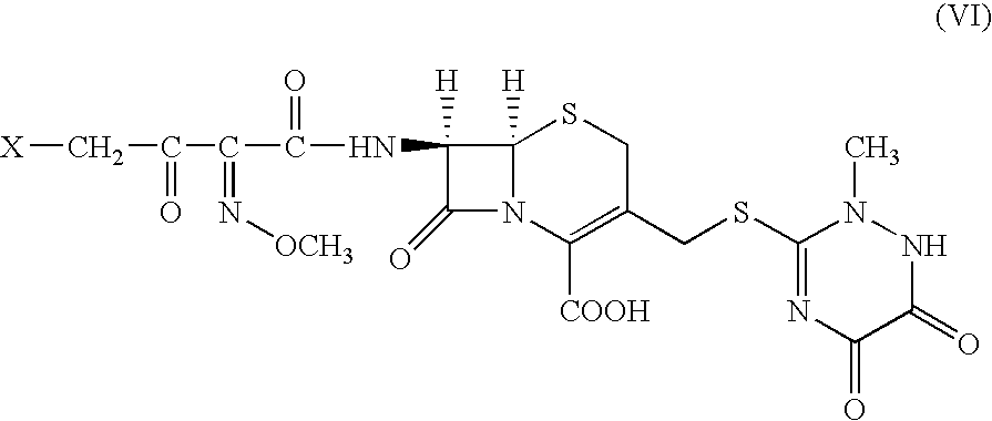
[X]CC(=O)C(=N[OCH3])C(=O)NC1([H])C(=O)N2C1([H])SCC(CSC1=NC(=O)C(=O)NN1C)=C2[COOH]
